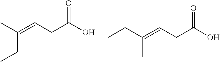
CC(=CCC(O)=O)CC.C(C(=CCC(O)=O)C)C
